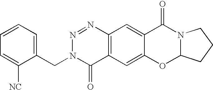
C12=C(C=C3C(=C1)C(=O)N1C(O3)CCC1)C(=O)N(CC1=CC=CC=C1[NC])N=N2
